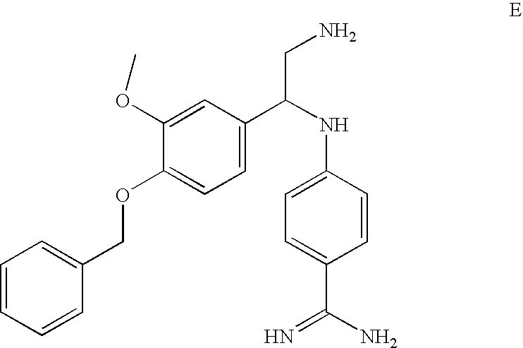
C1=CC(COC2=CC=C(C(NC3=CC=C(C(=N)N)C=C3)CN)C=C2OC)=CC=C1
